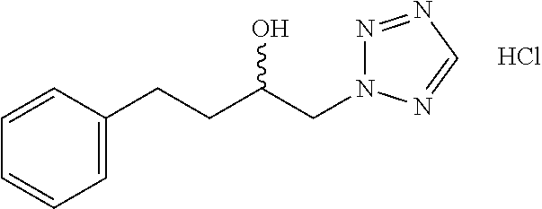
N1=NC=NN1CC(CCC1=CC=CC=C1)O.Cl
